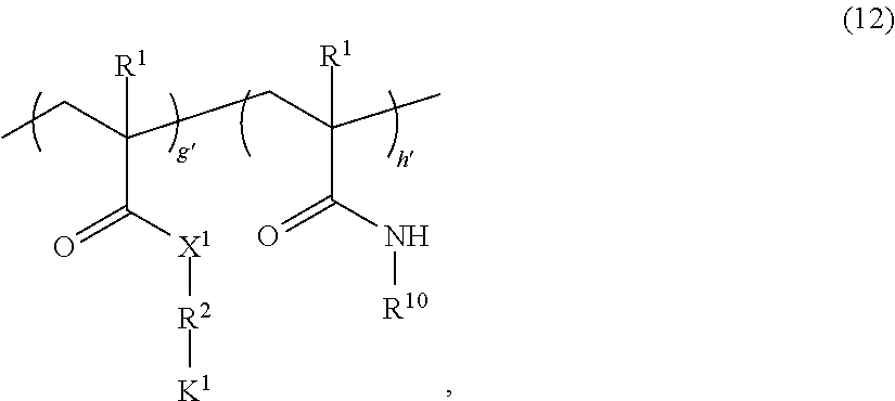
CCC(C([X1][R2][K1])=O)([R1])CC(C)(C(=O)N[R10])[R1]
